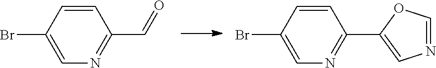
C1=CC(Br)=CN=C1C=O.C1=CC(Br)=CN=C1C1=CN=CO1
